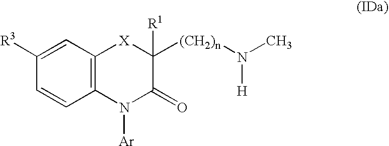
C1([R3])=CC2=C(C=C1)N([Ar])C(=O)C([R1])([(CH2)n]N(C)[H])[X]2
